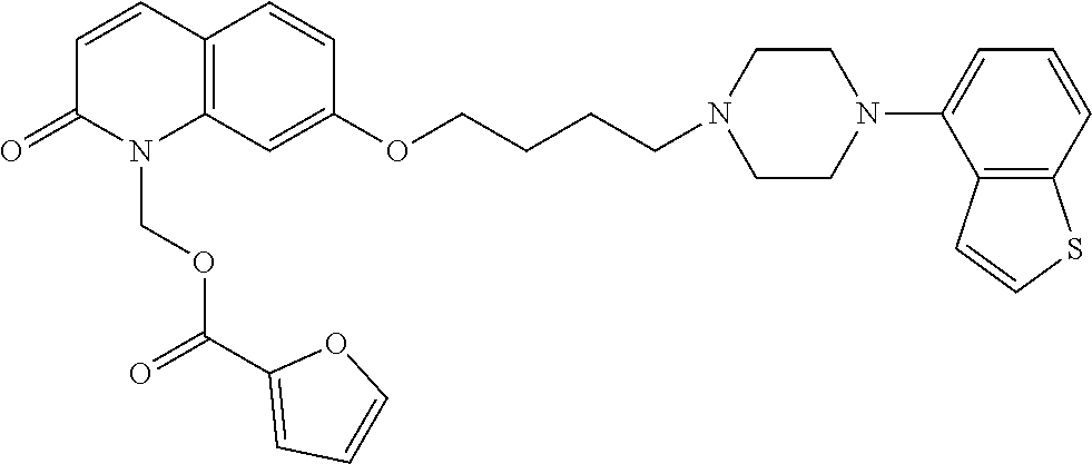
C12=C(C=C(OCCCCN3CCN(C4=CC=CC5=C4C=CS5)CC3)C=C1)N(COC(C1=CC=CO1)=O)C(=O)C=C2
